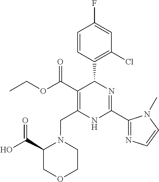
C1=CC(C2C(C(=O)OCC)=C(CN3C(C(O)=O)COCC3)NC(C3=NC=CN3C)=N2)=C(Cl)C=C1F
